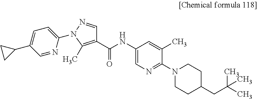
C1=NC(N2N=CC(C(NC3=CN=C(N4CCC(CC(C)(C)C)CC4)C(C)=C3)=O)=C2C)=CC=C1C1CC1
